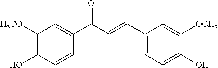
C1([OCH3])=CC(C=CC(C2=CC([H3CO])=C(O)C=C2)=O)=CC=C1O
